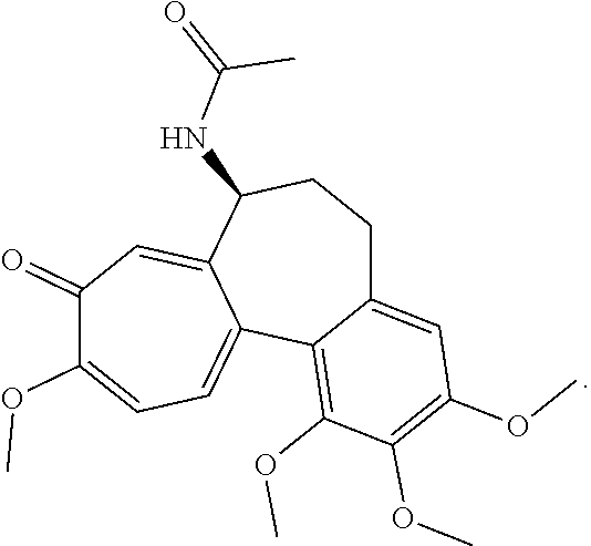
C1(=O)C(OC)=CC=C2C(=C1)C(NC(=O)C)CCC1=CC(OC)=C(OC)C(OC)=C21
